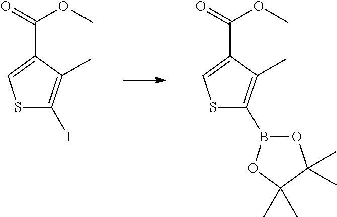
S1C(B2OC(C)(C)C(C)(C)O2)=C(C)C(C(OC)=O)=C1.S1C(I)=C(C)C(C(OC)=O)=C1
